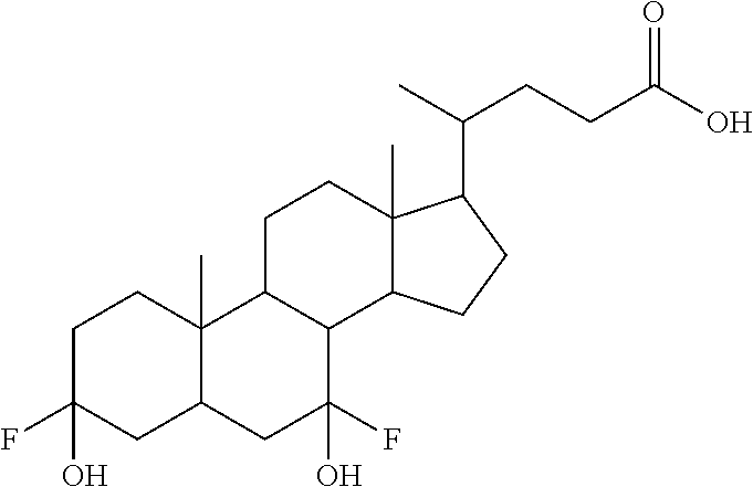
C1C(F)(O)CC2C(C)(C1)C1C(C(O)(F)C2)C2C(C)(CC1)C(C(C)CCC(O)=O)CC2
